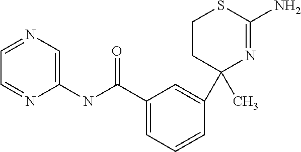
C1CC(C2=CC(C(NC3=CN=CC=N3)=O)=CC=C2)(C)N=C(N)S1
